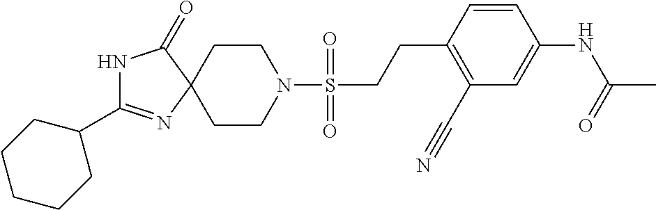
C1CN(S(CCC2=C(C#N)C=C(NC(=O)C)C=C2)(=O)=O)CCC12N=C(C1CCCCC1)NC2=O
